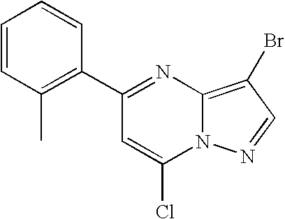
C1=CC(C)=C(C2=NC3=C(Br)C=NN3C(Cl)=C2)C=C1
